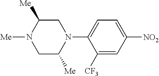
C1([CF3])=CC([NO2])=CC=C1N1CC([Me])N([Me])CC1[Me]
